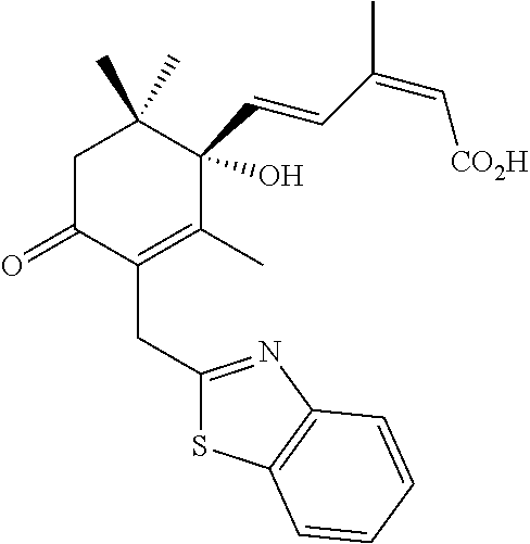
C1C(=O)C(CC2=NC3=C(S2)C=CC=C3)=C(C)C(O)(C=CC(C)=C[CO2H])C1(C)C
